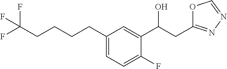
OC(C1=CC(CCCCC(F)(F)F)=CC=C1F)CC1=NN=CO1
